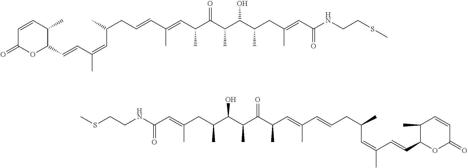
N(C(C=C(CC(C(C(C(C(C=C(C=CCC(C)C=C(C)C=CC1OC(=O)C=CC1C)C)C)=O)C)O)C)C)=O)CCSC.N(C(C=C(CC(C(C(C(C(C=C(C=CCC(C)C=C(C)C=CC1OC(=O)C=CC1C)C)C)=O)C)O)C)C)=O)CCSC
